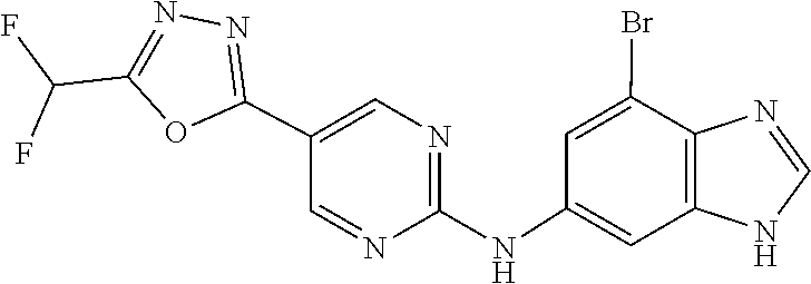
C1=NC2=C(N1)C=C(NC1=NC=C(C3=NN=C(C(F)F)O3)C=N1)C=C2Br
